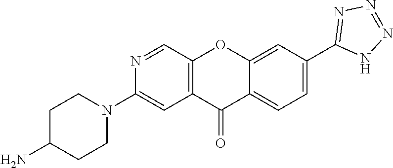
C1C(N)CCN(C2=CC3=C(C=N2)OC2=CC(C4=NN=NN4)=CC=C2C3=O)C1
